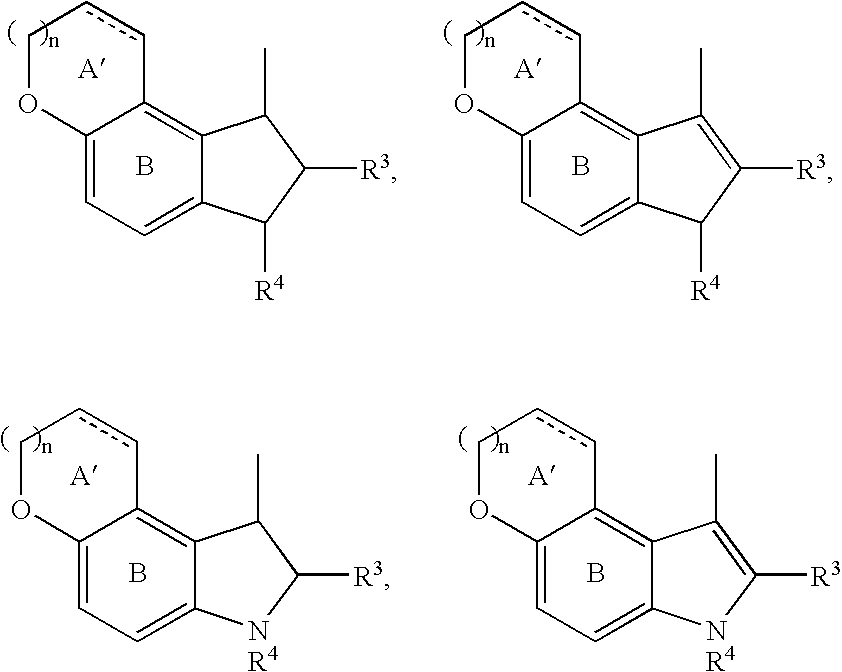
C12=CC=C3C(=C1ccCO2)C(C)C([R3])C3[R4].B.C12=CC=C3C(=C1ccCO2)C(C)=C([R3])C3[R4].B.C12=CC=C3C(=C1ccCO2)C(C)C([R3])[NR4]3.B.C12=CC=C3C(=C1ccCO2)C(C)=C([R3])[NR4]3.B
